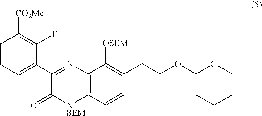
C1=CC=C(C2=NC3=C([NSEM]C2=O)C=CC(CCOC2CCCCO2)=C3[OSEM])C(F)=C1[CO2Me]
